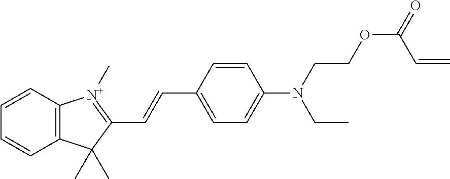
C1=CC2=C(C=C1)C(C)(C)C(C=CC1=CC=C(N(CCOC(=O)C=C)CC)C=C1)=[N+]2C
